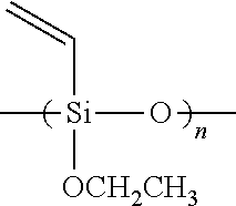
C[Si](OC)([OCH2CH3])C=C
